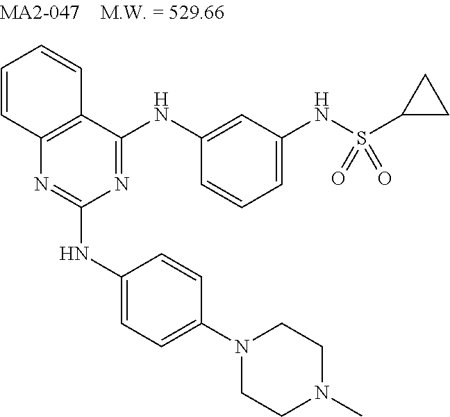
C12=C(C(NC3=CC(NS(C4CC4)(=O)=O)=CC=C3)=NC(NC3=CC=C(N4CCN(C)CC4)C=C3)=N1)C=CC=C2
